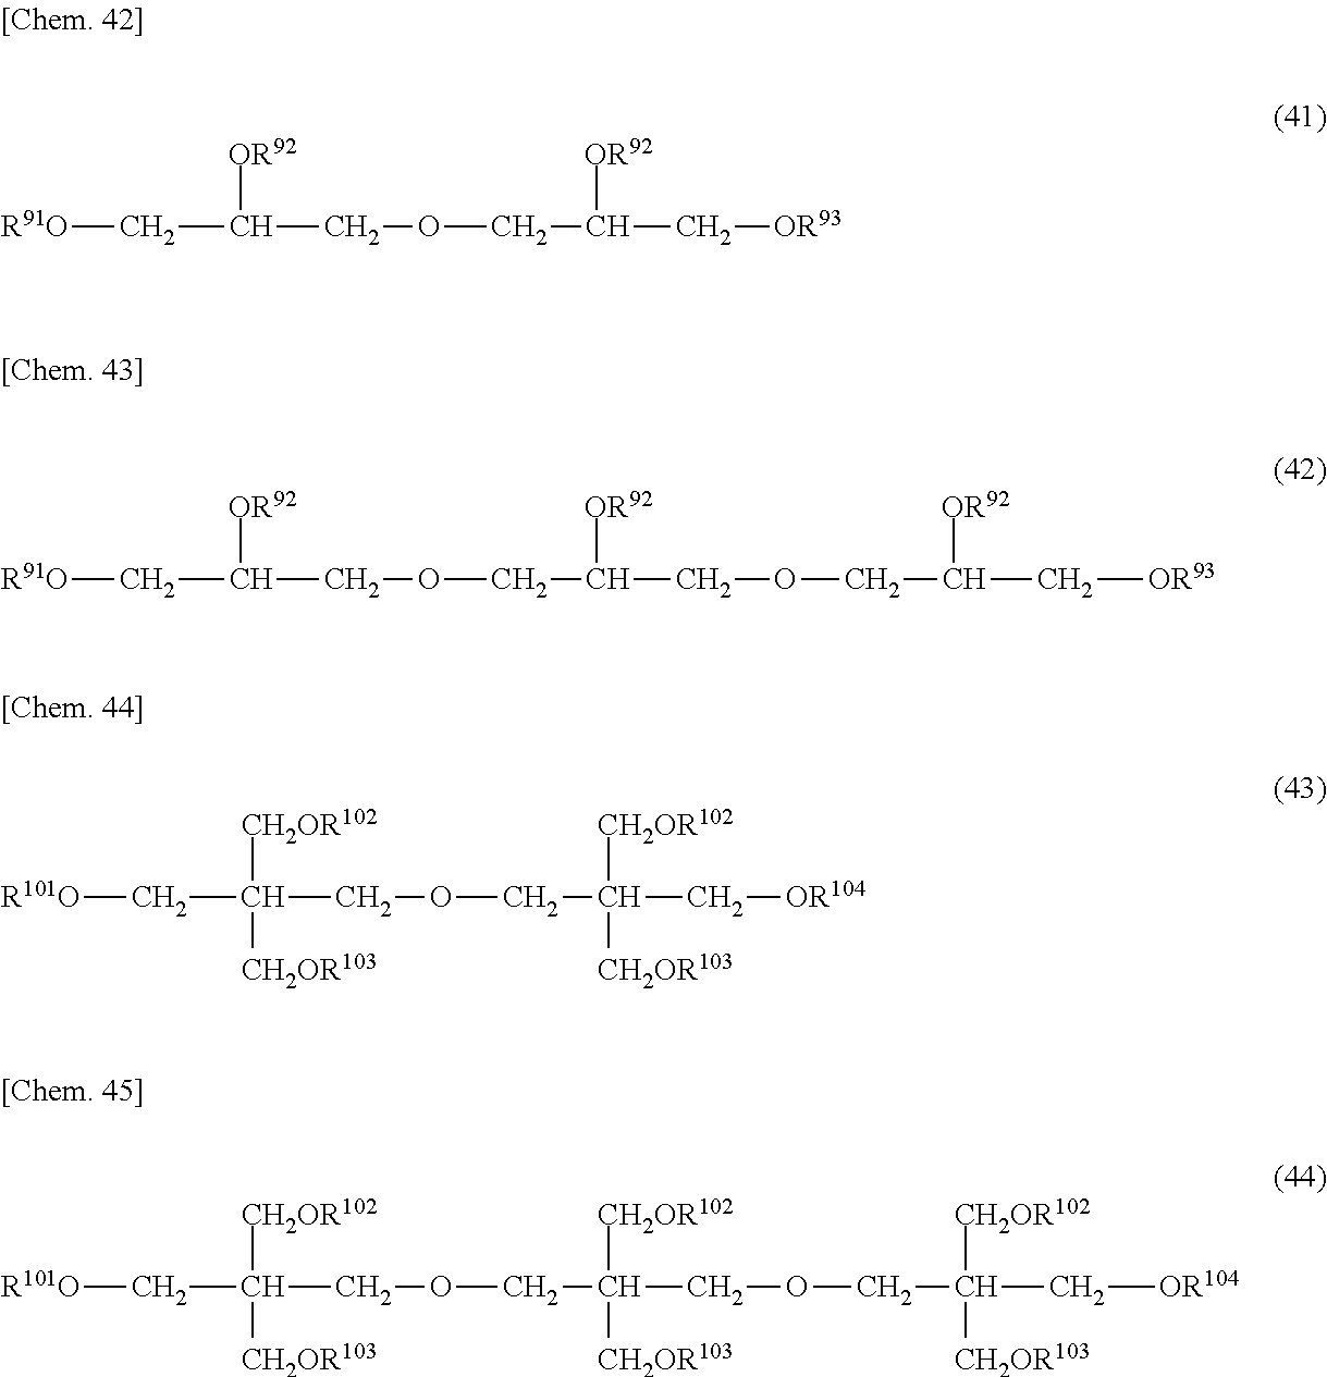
C(COCC(C[OR93])[OR92])(C[R91O])[OR92].C(COCC(COCC(C[OR93])[OR92])[OR92])(C[R91O])[OR92].C(COCC(C[OR104])([CH2OR102])[CH2OR103])(C[R101O])([CH2OR102])[CH2OR103].C(COCC(COCC(C[OR104])([CH2OR102])[CH2OR103])([CH2OR102])[CH2OR103])(C[R101O])([CH2OR102])[CH2OR103]
